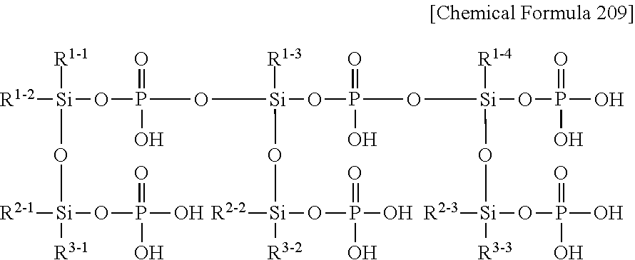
[R1-2][Si]([R1-1])(O[Si]([R2-1])([R3-1])OP(O)(O)=O)OP(=O)(O[Si]([R1-3])(OP(=O)(O)O[Si]([R1-4])(OP(=O)(O)O)O[Si]([R2-3])([R3-3])OP(O)(O)=O)O[Si]([R2-2])([R3-2])OP(O)(O)=O)O
